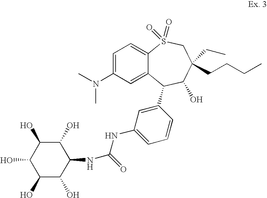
N(C(=O)NC1=CC=CC(C2C3=CC(N(C)C)=CC=C3S(=O)(=O)CC(CCCC)(CC)C2O)=C1)C1C(O)C(O)C(O)C(O)C1O
